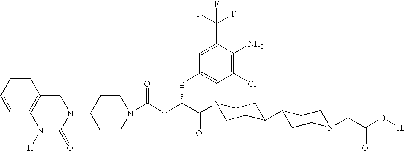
N1(C2CCN(C(OC(C(=O)N3CCC(C4CCN(CC(O[H])=O)CC4)CC3)CC3=CC(Cl)=C(N)C(C(F)(F)F)=C3)=O)CC2)CC2=C(N([H])C1=O)C=CC=C2
